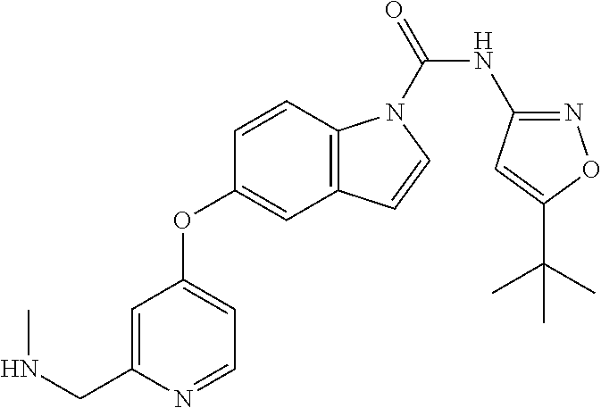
C1=C(CNC)N=CC=C1OC1=CC2=C(C=C1)N(C(=O)NC1=NOC(C(C)(C)C)=C1)C=C2
